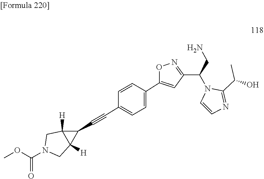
C1(C(C)O)=NC=CN1C(C1=NOC(C2=CC=C(C#CC3C4([H])C3([H])CN(C(OC)=O)C4)C=C2)=C1)CN
